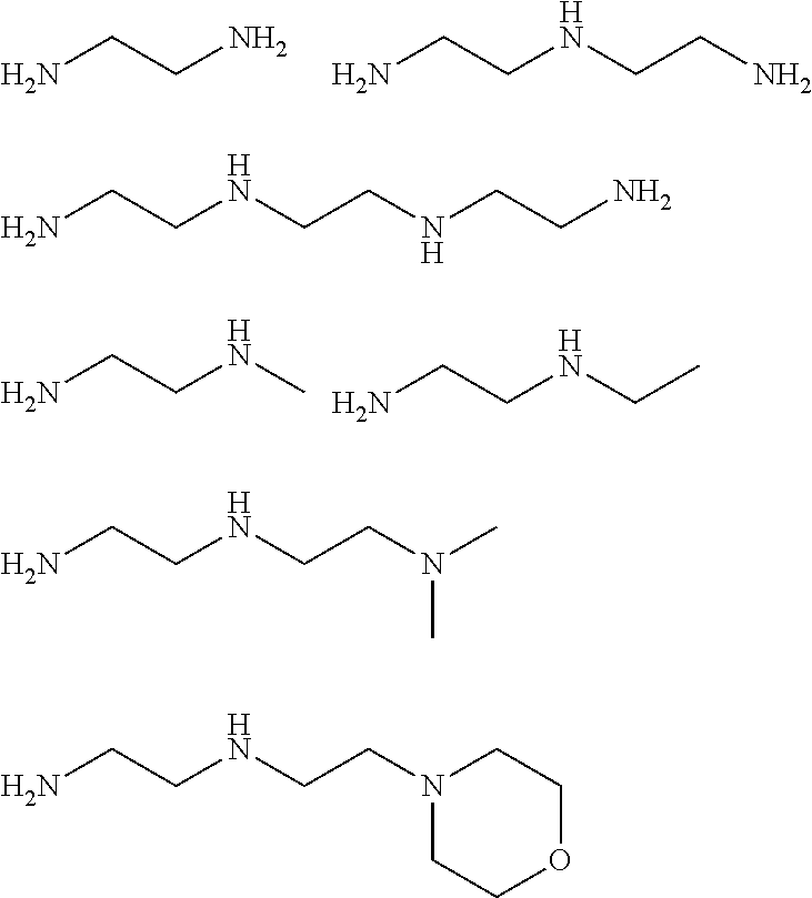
NCCN.NCCNCCN.NCCNC.NCCNCC.NCCNCCNCCN.NCCNCCN(C)C.NCCNCCN1CCOCC1
